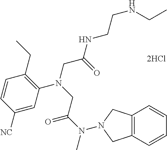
C1=CC([NC])=CC(N(CC(N(C)N2CC3=C(C=CC=C3)C2)=O)CC(NCCNCC)=O)=C1CC
